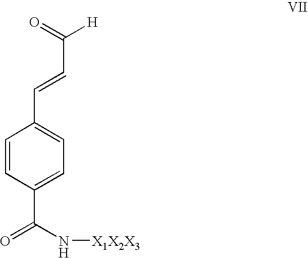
C(C=CC1=CC=C(C(N[X1X2X3])=O)C=C1)(=O)[H]
